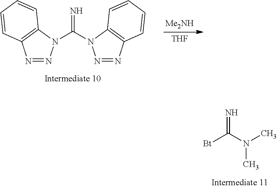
[Bt]C(N(C)C)=N.N1=NC2=C(N1C(=N)N1N=NC3=C1C=CC=C3)C=CC=C2.[THF].[Me2NH]
